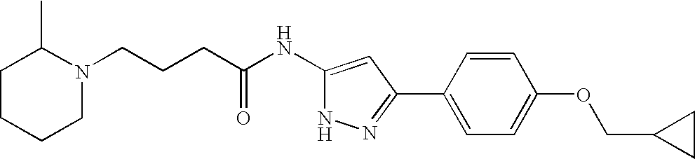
C(CCC(NC1=CC(C2=CC=C(OCC3CC3)C=C2)=NN1)=O)N1CCCCC1C
